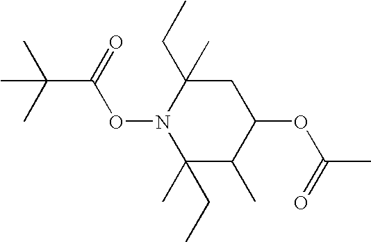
C1(C)(CC)C(C)C(OC(C)=O)CC(CC)(C)N1OC(=O)C(C)(C)C
